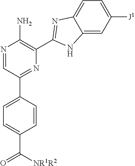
C1=C(C2=NC(C3=NC4=CC=C([J1])C=C4N3)=C(N)N=C2)C=CC(C([NR1R2])=O)=C1
